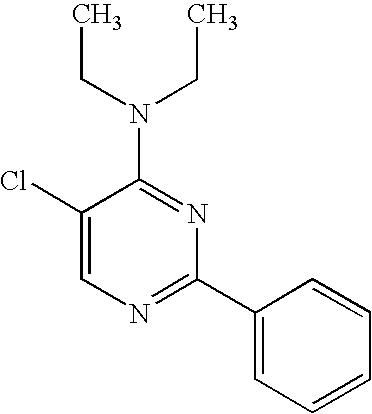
C1(Cl)=CN=C(C2=CC=CC=C2)N=C1N(CC)CC
